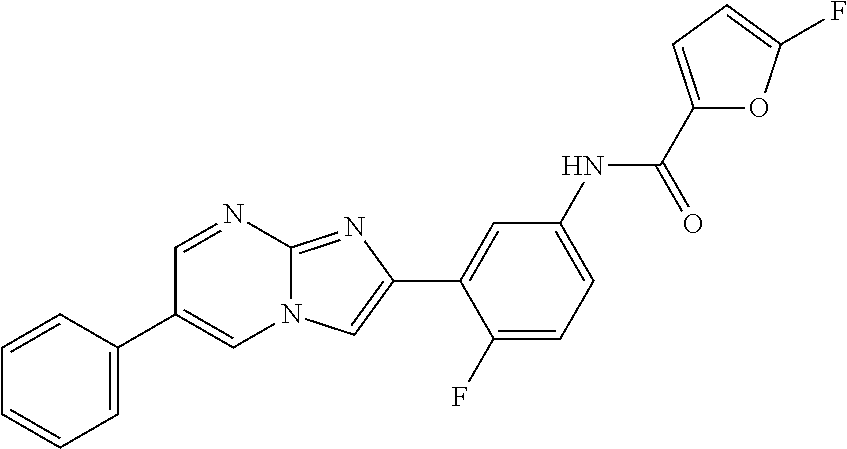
C1=NC2=NC(C3=CC(NC(C4=CC=C(F)O4)=O)=CC=C3F)=CN2C=C1C1=CC=CC=C1
